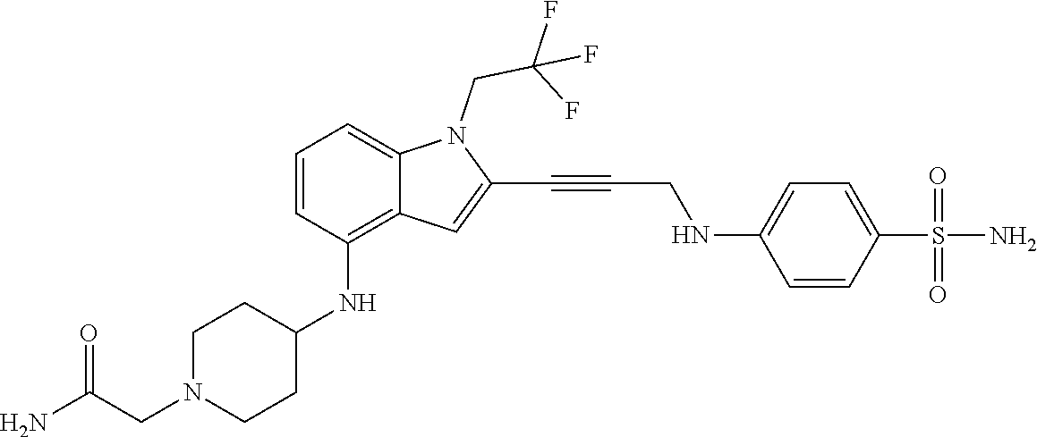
C1=CC(S(N)(=O)=O)=CC=C1NCC#CC1=CC2=C(NC3CCN(CC(N)=O)CC3)C=CC=C2N1CC(F)(F)F
